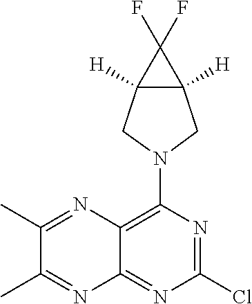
ClC1=NC(N2CC3([H])C([H])(C2)C3(F)F)=C2C(=N1)N=C(C)C(C)=N2
